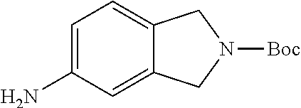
C12=CC=C(N)C=C1CN([Boc])C2
